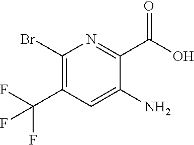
C1(Br)=C(C(F)(F)F)C=C(N)C(C(=O)O)=N1
